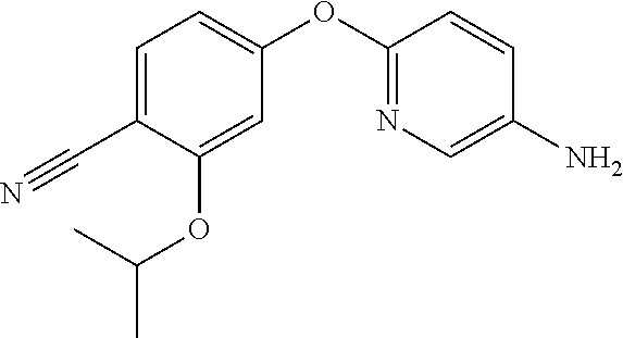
C1=C(OC2=NC=C(N)C=C2)C=C(OC(C)C)C(C#N)=C1
